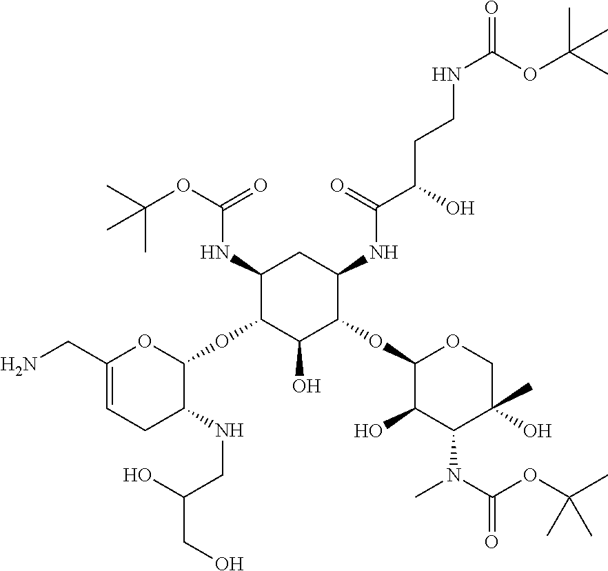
C1(NC(OC(C)(C)C)=O)C(OC2OC(CN)=CCC2NCC(CO)O)C(O)C(OC2C(O)C(N(C)C(=O)OC(C)(C)C)C(C)(O)CO2)C(NC(C(O)CCNC(=O)OC(C)(C)C)=O)C1
